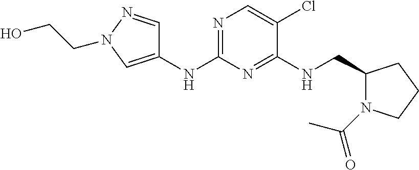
N1=C(NC2=CN(CCO)N=C2)N=C(NCC2N(C(C)=O)CCC2)C(Cl)=C1
